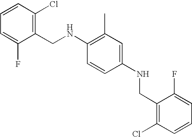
C1=C(F)C(CNC2=C(C)C=C(NCC3=C(Cl)C=CC=C3F)C=C2)=C(Cl)C=C1
